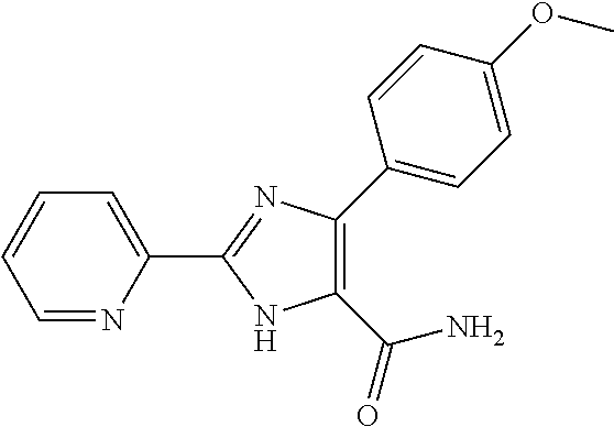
C1=NC(C2=NC(C3=CC=C(OC)C=C3)=C(C(=O)N)N2)=CC=C1
